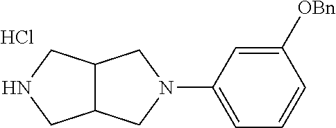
C12C(CN(C3=CC=CC([OBn])=C3)C1)CNC2.Cl
